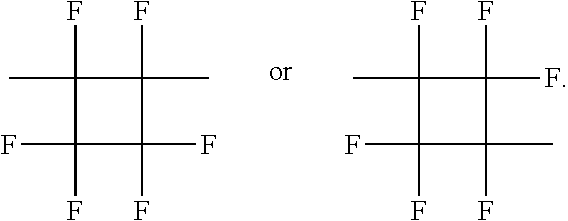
FC1(F)C(F)(C)C(F)(C)C1(F)F.FC1(F)C(F)(C)C(F)(F)C1(F)C
